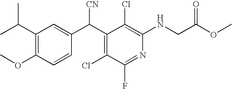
C(C1=C(OC)C=CC(C(C2=C(Cl)C(F)=NC(NCC(OC)=O)=C2Cl)[CN])=C1)(C)C
